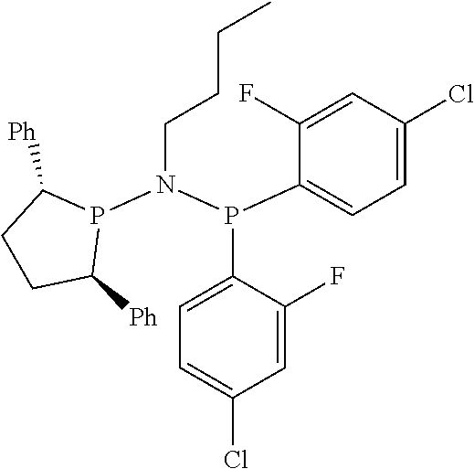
C1=C(Cl)C=C(F)C(P(N(CCCC)P2C([Ph])CCC2[Ph])C2=CC=C(Cl)C=C2F)=C1
